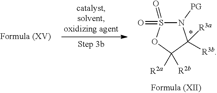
N1([PG])S(=O)(=O)OC([R2b])([R2a])C1([R3b])[R3a]
